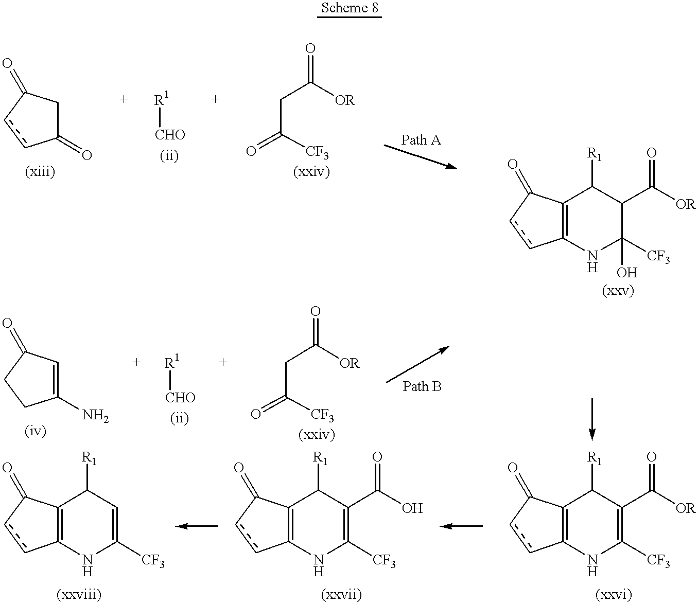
C1CC(=O)C=C1N.c1cC(=O)CC1=O.[R1][CHO].C(C([CF3])=O)C([OR])=O.[R1][CHO].C(C([CF3])=O)C([OR])=O.C12=C(NC([CF3])(O)C(C([OR])=O)C1[R1])ccC2=O.C12=C(NC([CF3])=C(C([OR])=O)C1[R1])ccC2=O.C12=C(NC([CF3])=C(C(O)=O)C1[R1])ccC2=O.C12=C(NC([CF3])=CC1[R1])ccC2=O
